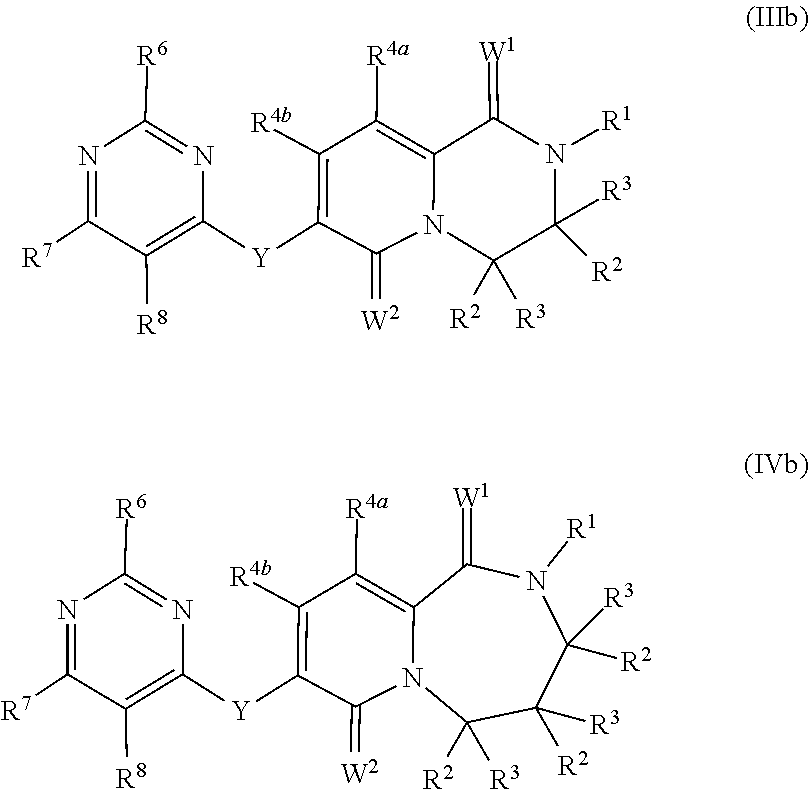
C1(=[W2])C([Y]C2=C([R8])C([R7])=NC([R6])=N2)=C([R4b])C([R4a])=C2N1C([R2])([R3])C([R2])([R3])N([R1])C2=[W1].C1(=[W2])C([Y]C2=C([R8])C([R7])=NC([R6])=N2)=C([R4b])C([R4a])=C2N1C([R2])([R3])C([R3])([R2])C([R2])([R3])N([R1])C2=[W1]
